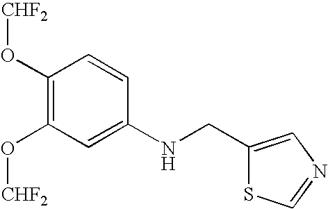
C1(O[CHF2])=C(O[CHF2])C=C(NCC2=CN=CS2)C=C1
